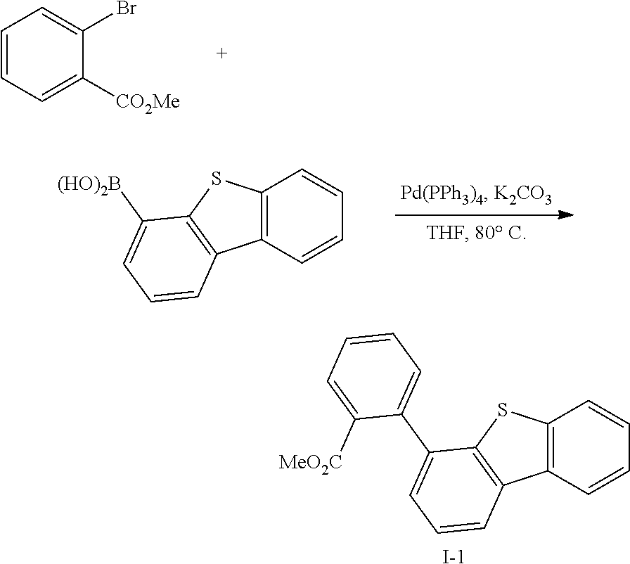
C12=C(C=CC=C1)C1=C(S2)C(C2=CC=CC=C2[MeO2C])=CC=C1.[I-].C1=CC=C([CO2Me])C(Br)=C1.C12=C(C=CC=C1)C1=C(S2)C([(HO)2B])=CC=C1
